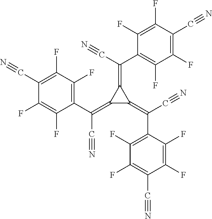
C1(=C(C#N)C2=C(F)C(F)=C(C#N)C(F)=C2F)C(=C(C2=C(F)C(F)=C(C#N)C(F)=C2F)C#N)C1=C(C1=C(F)C(F)=C(C#N)C(F)=C1F)C#N
